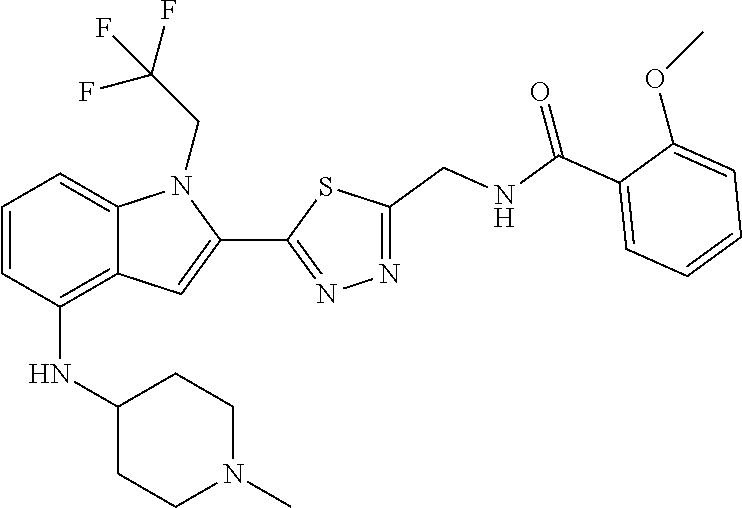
N1=C(C2=CC3=C(NC4CCN(C)CC4)C=CC=C3N2CC(F)(F)F)SC(CNC(C2=CC=CC=C2OC)=O)=N1
